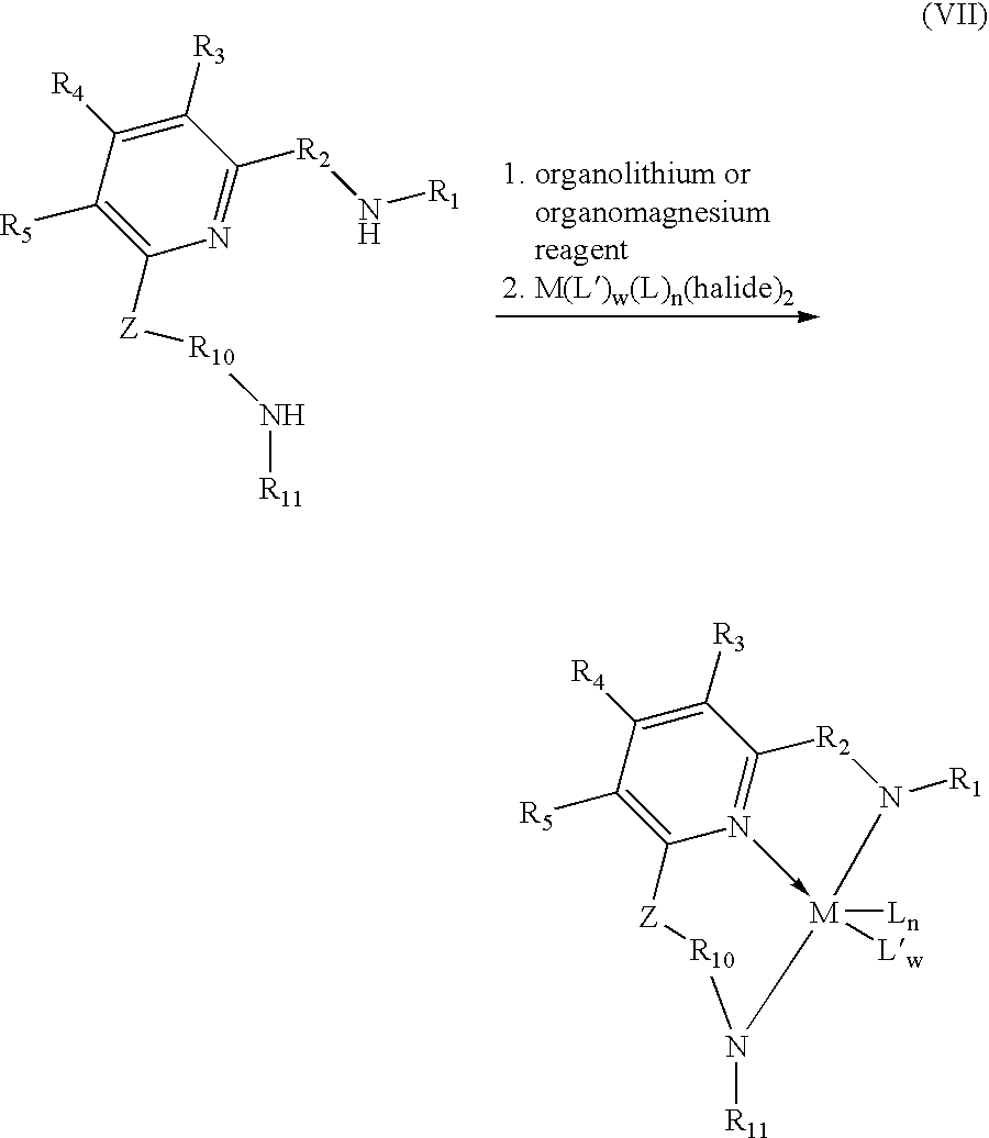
C1([R4])=C([R3])C([R2]N[R1])=NC([Z][R10]N[R11])=C1[R5].C1([R4])=C([R3])C2=N3->[M]([Lw])([Ln])(N([R1])[R2]2)N([R11])[R10][Z]C3=C1[R5]
